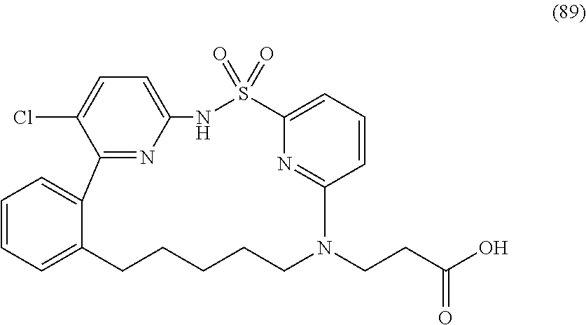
C1=CC=C2C(=C1)C1=NC(=CC=C1Cl)NS(=O)(=O)C1=CC=CC(=N1)N(CCC(O)=O)CCCCC2
